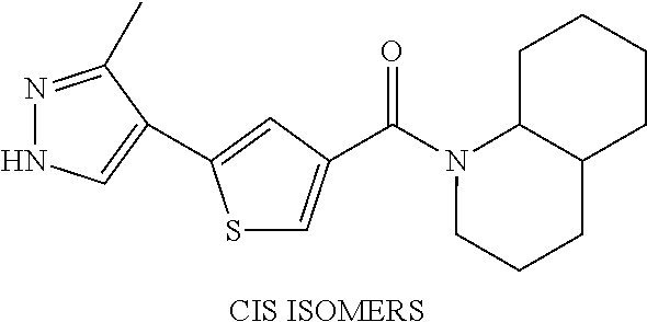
[CIS ISOMERS].S1C=C(C(N2CCCC3C2CCCC3)=O)C=C1C1=CNN=C1C
